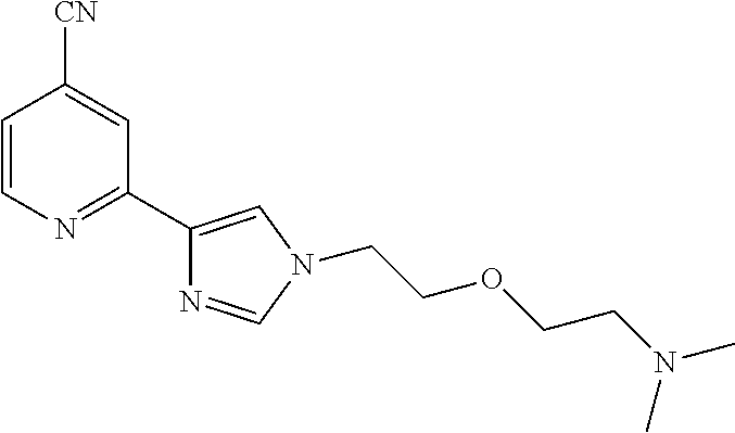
C1=CN=C(C2=CN(CCOCCN(C)C)C=N2)C=C1[CN]
